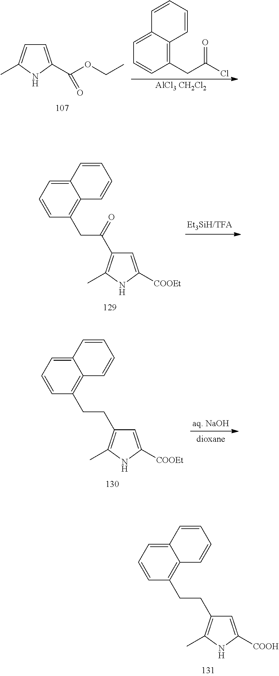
C12=CC=CC(CCC3=C(C)NC([COOH])=C3)=C1C=CC=C2.C12=CC=CC(CC(=O)C3=C(C)NC([COOEt])=C3)=C1C=CC=C2.C12=CC=CC(CCC3=C(C)NC([COOEt])=C3)=C1C=CC=C2.C1=C2C(=C(CC(Cl)=O)C=C1)C=CC=C2.[AlCl3 CH2Cl2].C1=C(C(OCC)=O)NC(C)=C1
